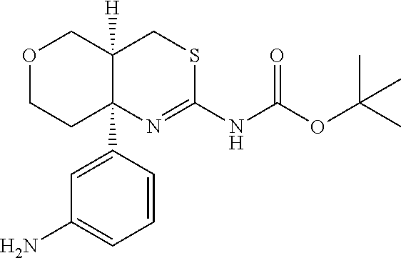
O1CCC2(C3=CC(N)=CC=C3)C([H])(C1)CSC(NC(OC(C)(C)C)=O)=N2
